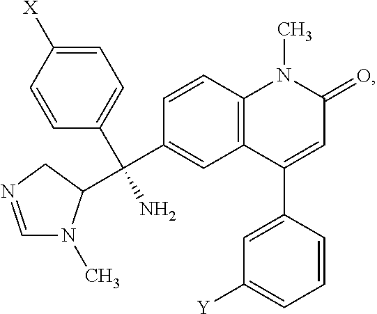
C1=NCC(C(C2=CC3=C(C=C2)N(C)C(=O)C=C3C2=CC([Y])=CC=C2)(C2=CC=C([X])C=C2)N)N1C
